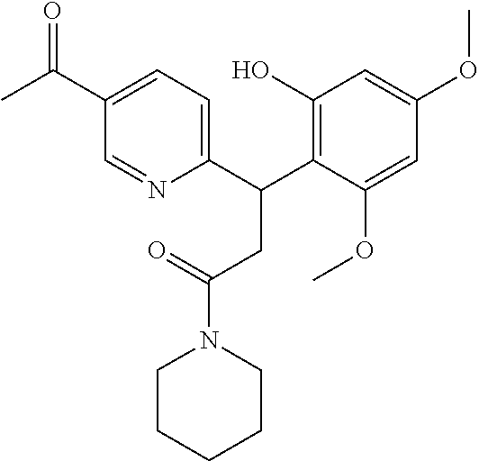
C1(C(C2=C(O)C=C(OC)C=C2OC)CC(N2CCCCC2)=O)=CC=C(C(=O)C)C=N1
